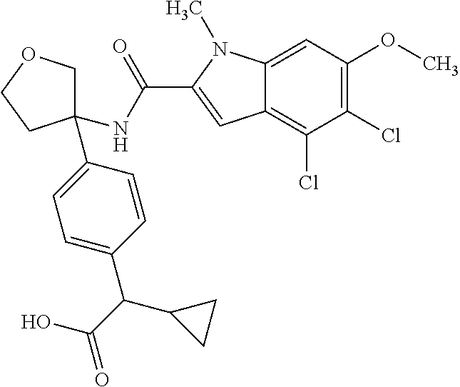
C1=C(C(C(O)=O)C2CC2)C=CC(C2(NC(=O)C3=CC4=C(Cl)C(Cl)=C(OC)C=C4N3C)COCC2)=C1
